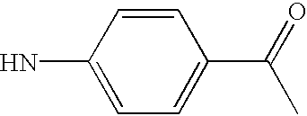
C1(N)=CC=C(C(=O)C)C=C1
